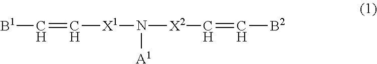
[B1]C=C[X1]N([X2]C=C[B2])[A1]
